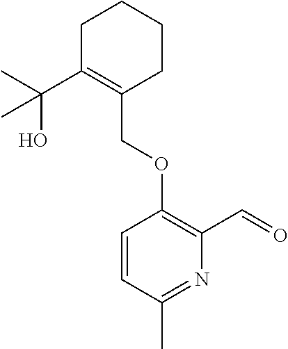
C1C(C(C)(O)C)=C(COC2=C(C=O)N=C(C)C=C2)CCC1
